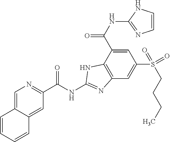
C12=CN=C(C(NC3=NC4=C(C(C(NC5=NC=CN5)=O)=CC(S(CCCC)(=O)=O)=C4)N3)=O)C=C1C=CC=C2
